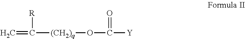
C([(CH2)q]OC([Y])=O)(=C)[R]
